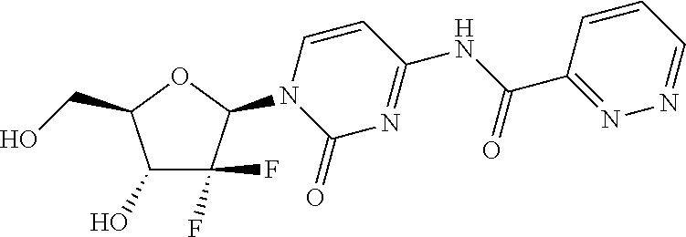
C1(O)C(F)(F)C(N2C(=O)N=C(NC(C3=NN=CC=C3)=O)C=C2)OC1CO
